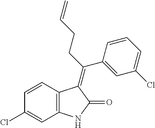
C1(Cl)=CC2=C(C=C1)C(=C(CCC=C)C1=CC(Cl)=CC=C1)C(=O)N2
